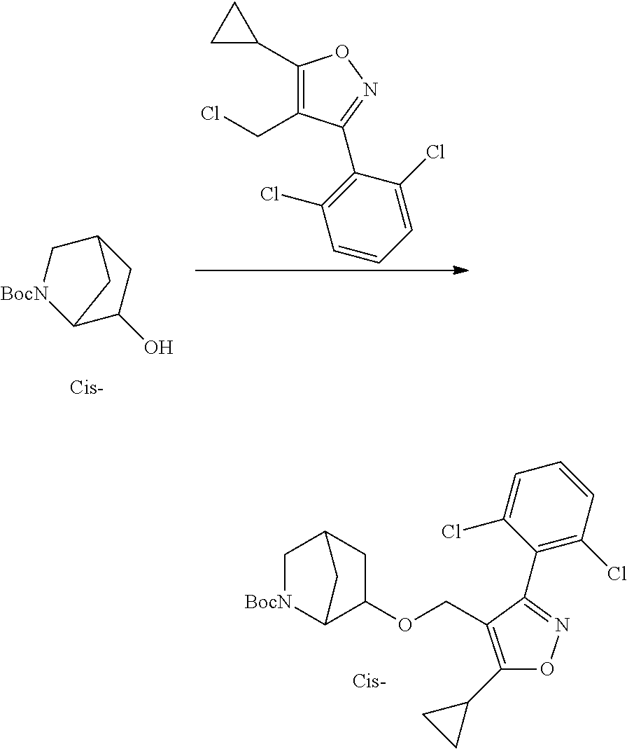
C12C(O)CC(C[BocN]1)C2.C1(C2CC2)=C(CCl)C(C2=C(Cl)C=CC=C2Cl)=NO1.C1(C2CC2)=C(COC2CC3C[BocN]C2C3)C(C2=C(Cl)C=CC=C2Cl)=NO1
